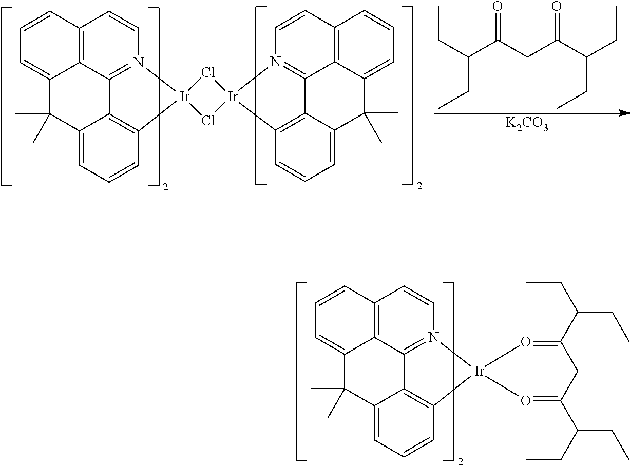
C1=CC2=C3C(=C1)C(C)(C)C1=CC=CC4=C1C3=N(C=C2)[Ir]41Cl[Ir]2(Cl1)N1=C3C4=C(C=C1)C=CC=C4C(C)(C)C1=CC=CC2=C31.CCC(C(CC(C(CC)CC)=O)=O)CC.[K2CO3].C1=CC2=C3C(=C1)C(C)(C)C1=CC=CC4=C1C3=N(C=C2)[Ir]41O=C(C(CC)CC)CC(C(CC)CC)=O1
